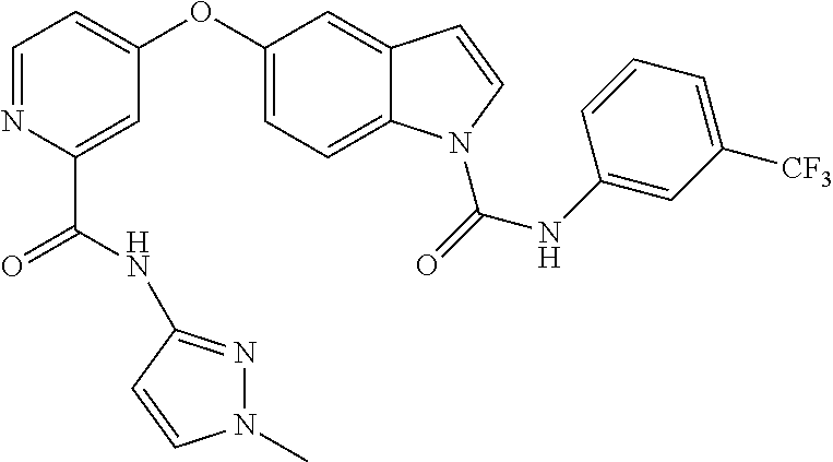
C1=NC(C(NC2=NN(C)C=C2)=O)=CC(OC2=CC=C3C(=C2)C=CN3C(=O)NC2=CC([CF3])=CC=C2)=C1
